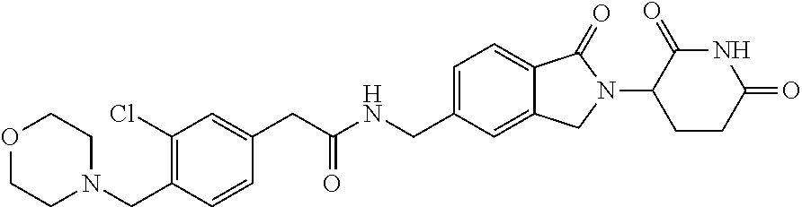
C1=C(CNC(CC2=CC(Cl)=C(CN3CCOCC3)C=C2)=O)C=C2C(=C1)C(=O)N(C1CCC(=O)NC1=O)C2
